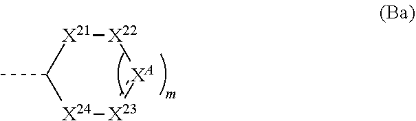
[X22]1[X21]C(C)[X24][X23]:[XA]1
